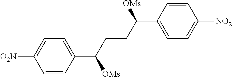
C(C1=CC=C([O2N])C=C1)(CCC(C1=CC=C([NO2])C=C1)[OMs])[OMs]
